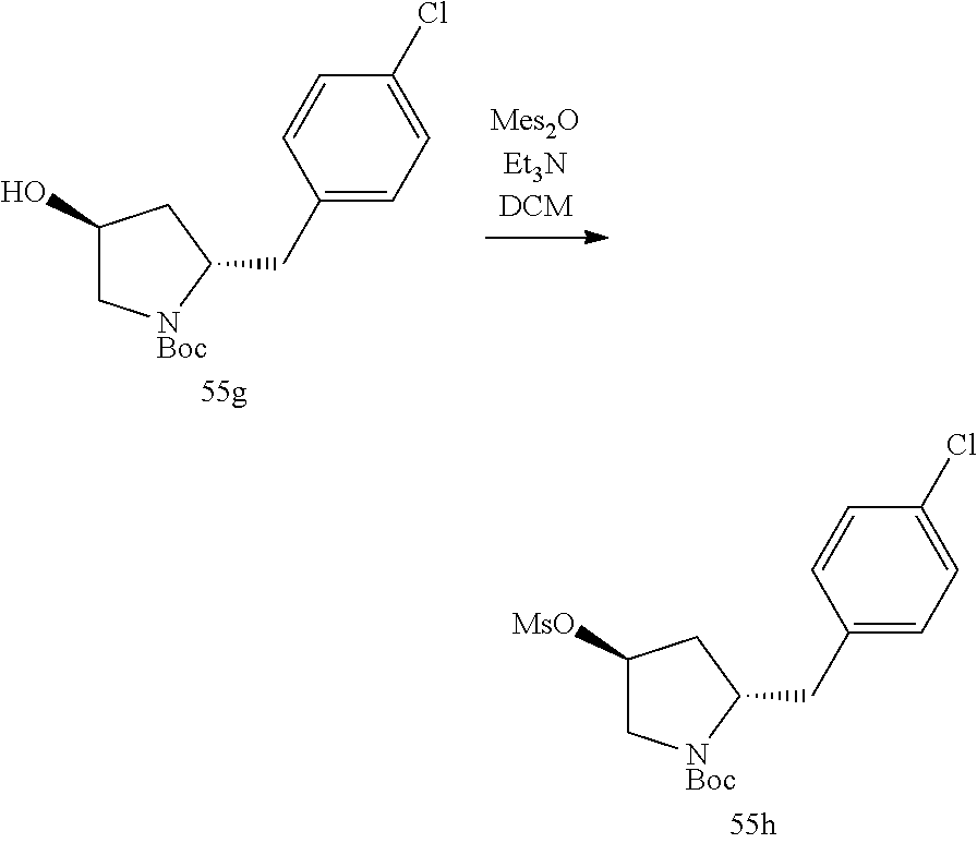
C1([MsO])C[NBoc]C(CC2=CC=C(Cl)C=C2)C1.C1(O)C[NBoc]C(CC2=CC=C(Cl)C=C2)C1
